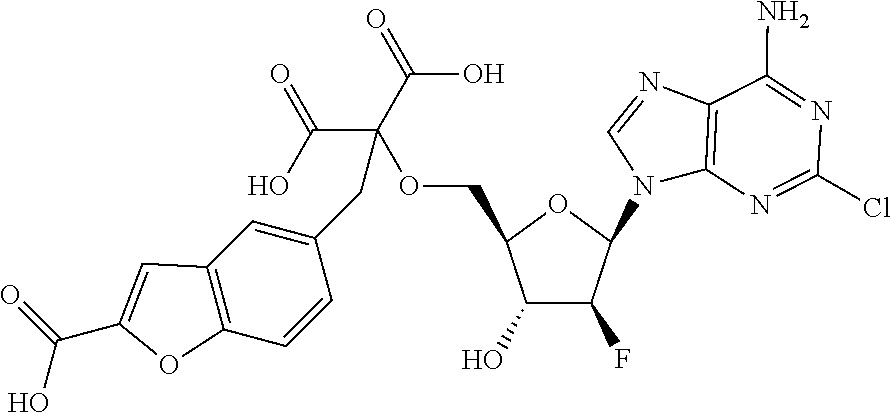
C1(O)C(F)C(N2C3=C(N=C2)C(N)=NC(Cl)=N3)OC1COC(C(O)=O)(C(O)=O)CC1=CC2=C(C=C1)OC(C(O)=O)=C2
